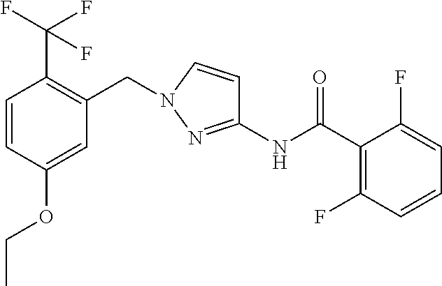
C1=CC(OCC)=CC(CN2C=CC(NC(C3=C(F)C=CC=C3F)=O)=N2)=C1C(F)(F)F
